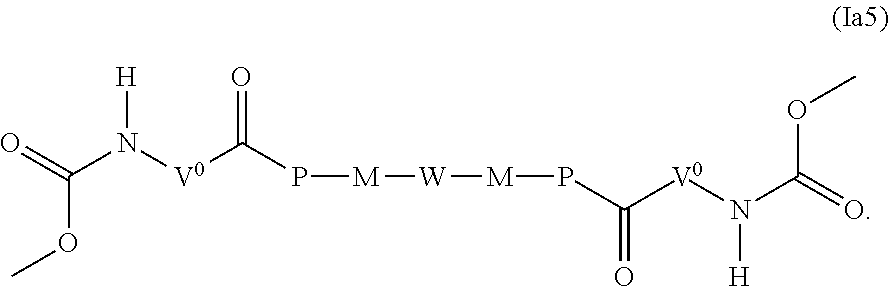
O=C(N([V0]C(P[M][W][M]PC([V0]N(C(=O)OC)[H])=O)=O)[H])OC
